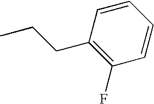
C1(CCC)=C(F)C=CC=C1
